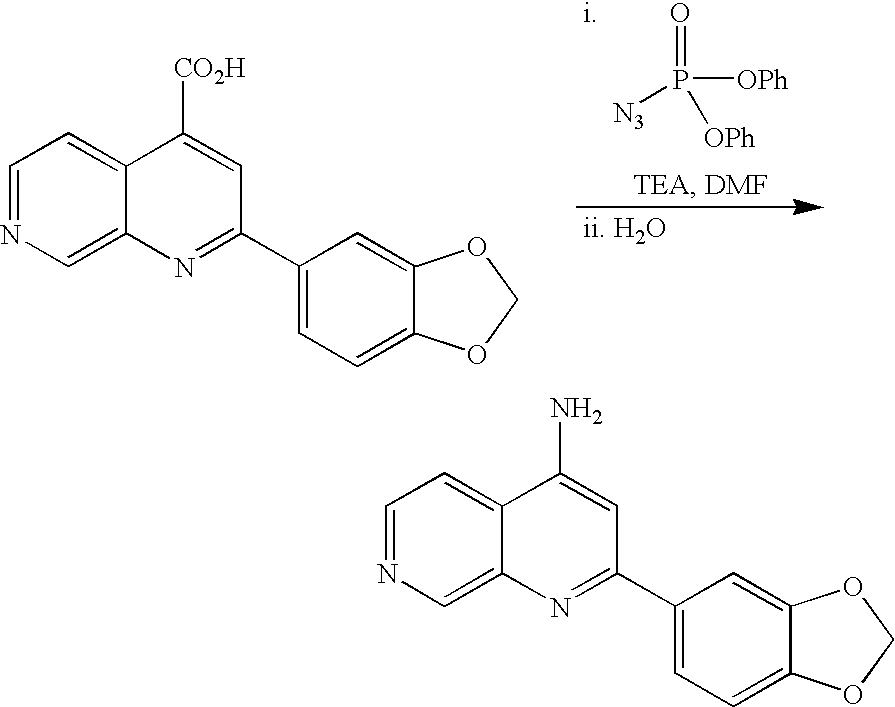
O=P([N3])([OPh])[OPh].[i].[ii. H2O].C1=NC=C2C(=C1)C([CO2H])=CC(C1=CC=C3C(=C1)OCO3)=N2.C1=NC=C2C(=C1)C(N)=CC(C1=CC=C3C(=C1)OCO3)=N2
